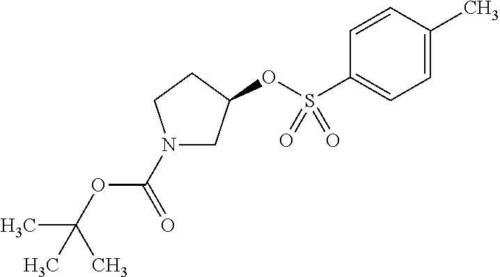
N1(C(=O)OC(C)(C)C)CC(OS(C2=CC=C(C)C=C2)(=O)=O)CC1
